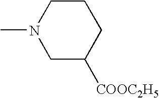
C1C([COOC2H5])CCCN1C
